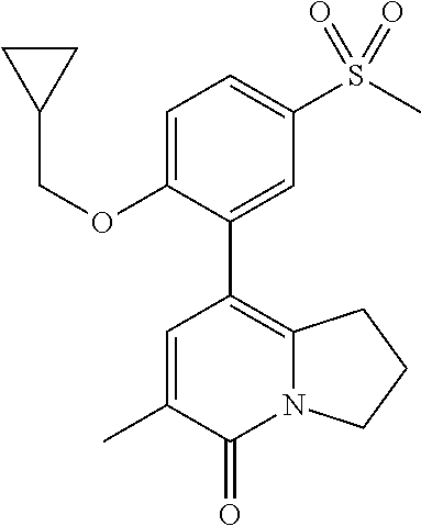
C1=C(OCC2CC2)C(C2=C3N(C(=O)C(C)=C2)CCC3)=CC(S(C)(=O)=O)=C1
